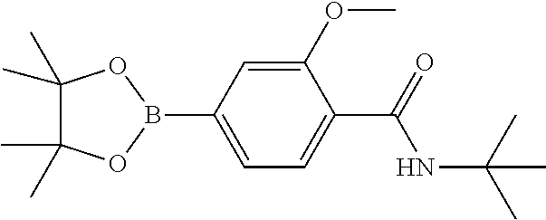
C1(C)(C)C(C)(C)OB(C2=CC=C(C(=O)NC(C)(C)C)C(OC)=C2)O1
